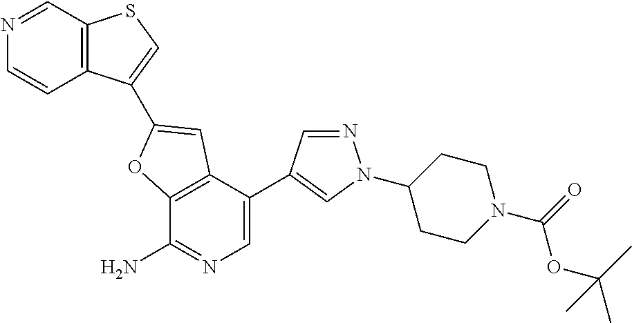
C12=C(C(C3=CN(C4CCN(C(OC(C)(C)C)=O)CC4)N=C3)=CN=C1N)C=C(C1=CSC3=C1C=CN=C3)O2
